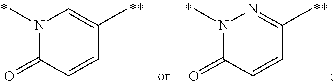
N1(C)C(=O)C=CC(C)=C1.N1(C)C(=O)C=CC(C)=N1
